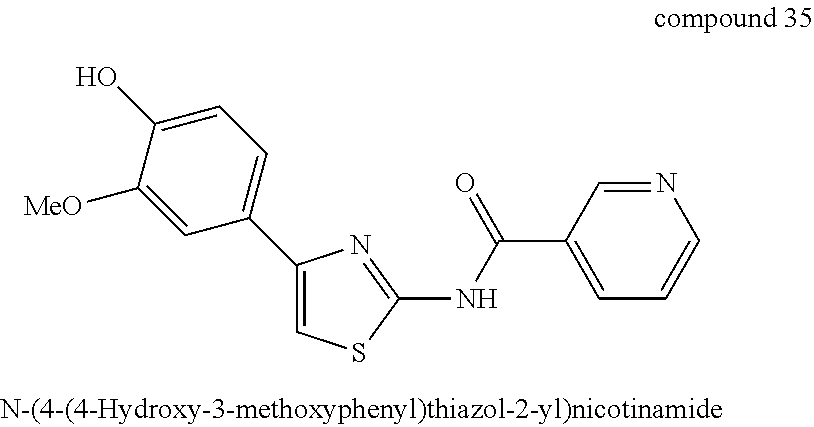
C1=C(C2=CC=C(O)C([MeO])=C2)N=C(NC(C2=CC=CN=C2)=O)S1
